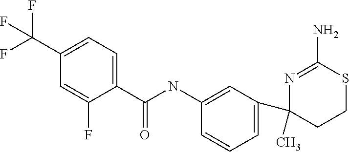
C1(C)(C2=CC=CC(NC(C3=CC=C(C(F)(F)F)C=C3F)=O)=C2)CCSC(N)=N1
